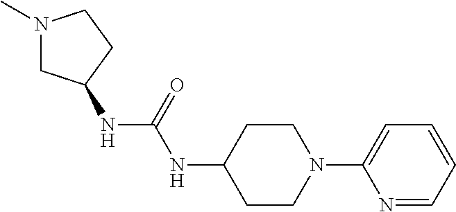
N1(C)CC(NC(NC2CCN(C3=CC=CC=N3)CC2)=O)CC1
